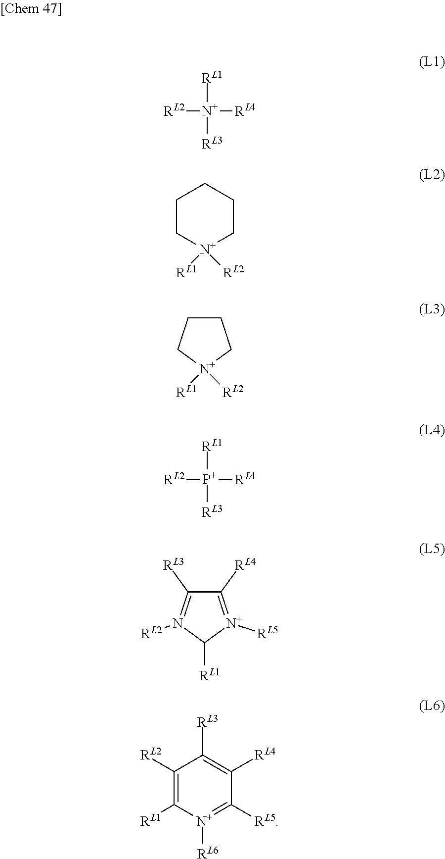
[RL2][N+]([RL1])([RL3])[RL4].C1C[N+]([RL1])([RL2])CCC1.C1CC[N+]([RL1])([RL2])C1.[RL2][P+]([RL1])([RL3])[RL4].C1([RL4])=[N+]([RL5])C([RL1])N([RL2])=C1[RL3].C1([RL2])=C([RL1])[N+]([RL6])=C([RL5])C([RL4])=C1[RL3]
